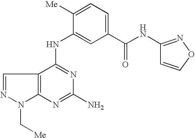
C12=C(C(NC3=CC(C(NC4=NOC=C4)=O)=CC=C3[Me])=NC(N)=N1)C=NN2C[Me]
